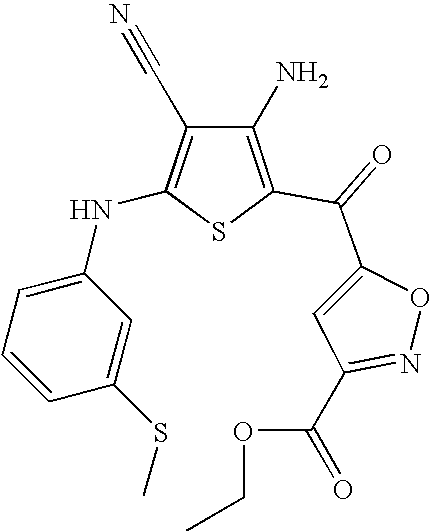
C1(N)=C(C(=O)C2=CC(C(=O)OCC)=NO2)SC(NC2=CC=CC(SC)=C2)=C1C#N
